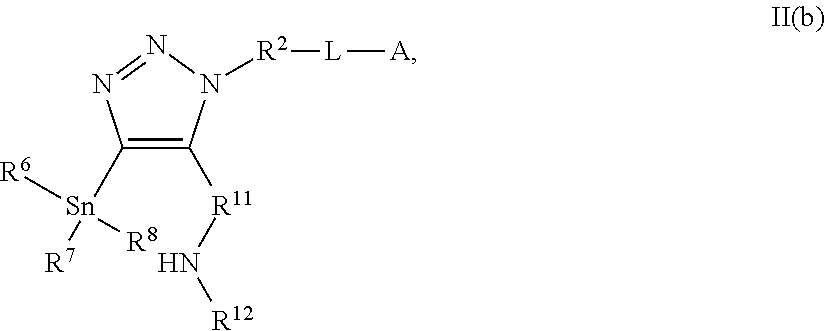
C1([Sn]([R7])([R6])[R8])=C([R11]N[R12])N([R2][L][A])N=N1
